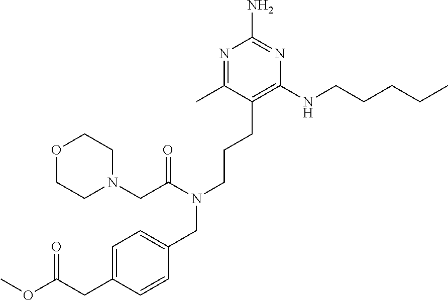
N1=C(C)C(CCCN(C(CN2CCOCC2)=O)CC2=CC=C(CC(OC)=O)C=C2)=C(NCCCCC)N=C1N
